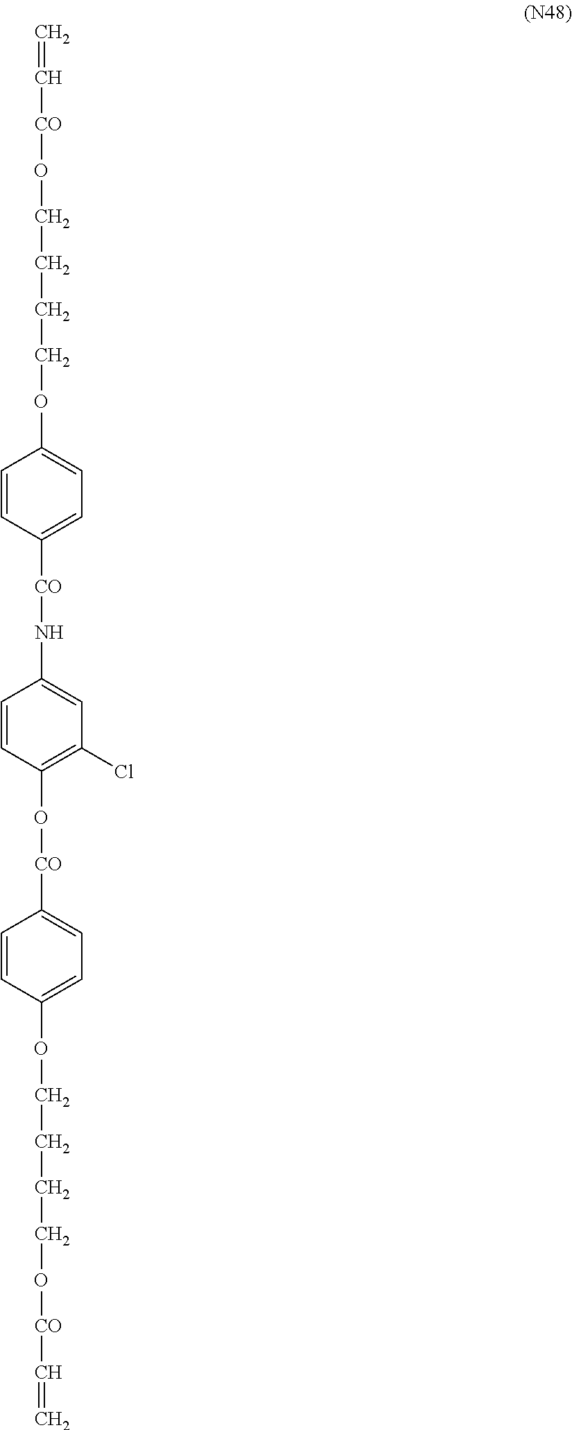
C=C[CO]OCCCCOC1=CC=C([CO]NC2=CC(Cl)=C(O[CO]C3=CC=C(OCCCCO[CO]C=C)C=C3)C=C2)C=C1
